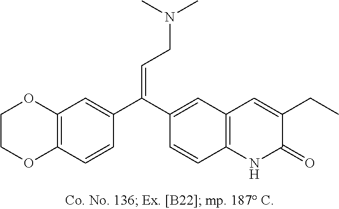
C1OC2=C(C=CC(C(C3=CC4=C(C=C3)NC(=O)C(CC)=C4)=CCN(C)C)=C2)OC1
